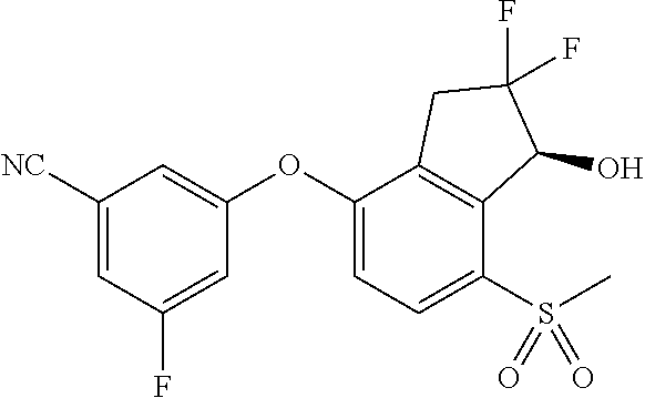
C1([NC])=CC(F)=CC(OC2=CC=C(S(C)(=O)=O)C3=C2CC(F)(F)C3O)=C1
